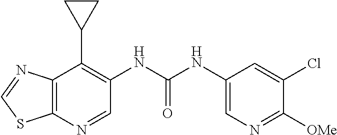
C12=C(N=CC(NC(NC3=CN=C([OMe])C(Cl)=C3)=O)=C1C1CC1)SC=N2
